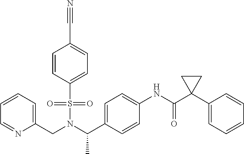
C(N(S(C1=CC=C(C#N)C=C1)(=O)=O)C(C1=CC=C(NC(C2(C3=CC=CC=C3)CC2)=O)C=C1)C)C1=CC=CC=N1
